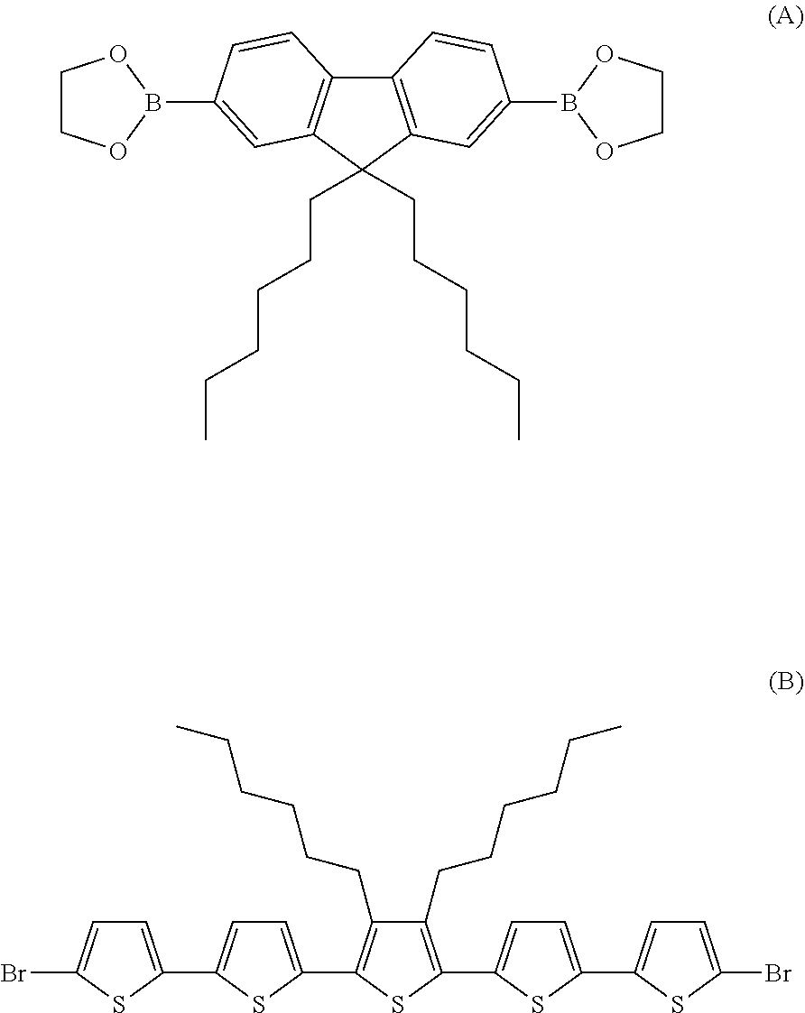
C12=C(C(CCCCCC)(CCCCCC)C3=C1C=CC(B1OCCO1)=C3)C=C(B1OCCO1)C=C2.C1=C(Br)SC(C2=CC=C(C3=C(CCCCCC)C(CCCCCC)=C(C4=CC=C(C5=CC=C(Br)S5)S4)S3)S2)=C1
